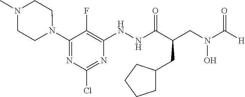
N(C(C(CN(C([H])=O)O)CC1CCCC1)=O)NC1=C(F)C(N2CCN(C)CC2)=NC(Cl)=N1
